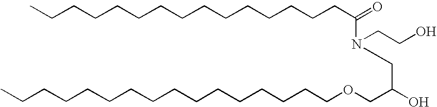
C(CCCCCCCCCCCCCC(=O)N(CCO)CC(O)COCCCCCCCCCCCCCCCC)C
